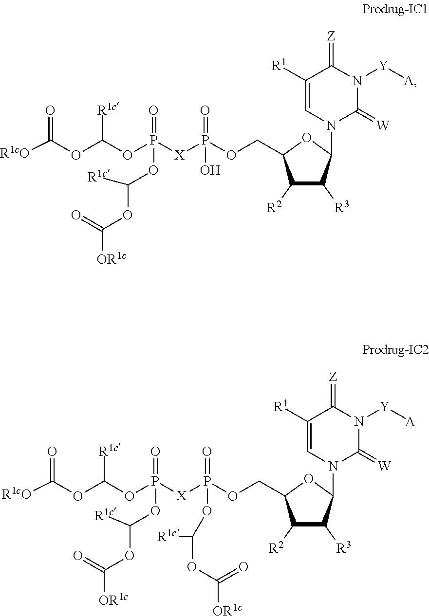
C1([R1])=CN(C2OC(COP([X]P(=O)(OC(OC([OR1c])=O)[R1c])OC(OC([R1cO])=O)[R1c])(=O)O)C([R2])C2[R3])C(=[W])N([Y][A])C1=[Z].C1([R1])=CN(C2OC(COP([X]P(=O)(OC(OC([OR1c])=O)[R1c])OC(OC([R1cO])=O)[R1c])(=O)OC([R1c])OC([OR1c])=O)C([R2])C2[R3])C(=[W])N([Y][A])C1=[Z]
